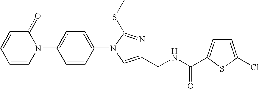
C1=C(N2C(=O)C=CC=C2)C=CC(N2C(SC)=NC(CNC(=O)C3=CC=C(Cl)S3)=C2)=C1
